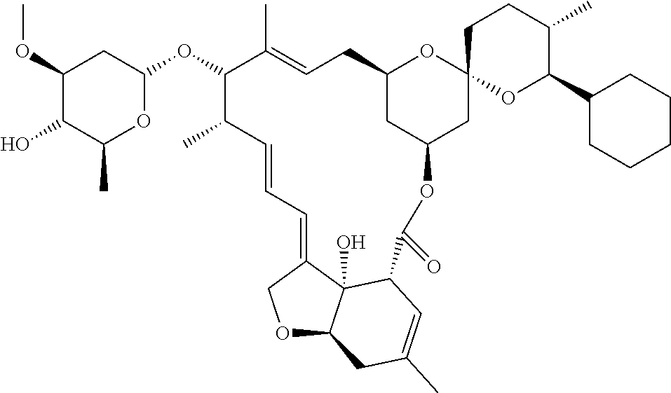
C1(OC)C(O)C(C)OC(OC2C(C)C=CC=C3COC4C3(O)C(C=C(C)C4)C(=O)OC3CC(CC=C2C)OC2(C3)OC(C3CCCCC3)C(C)CC2)C1
